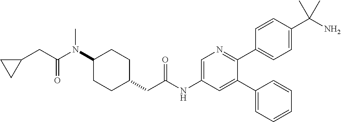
C1(N(C(=O)CC2CC2)C)CCC(CC(NC2=CN=C(C3=CC=C(C(N)(C)C)C=C3)C(C3=CC=CC=C3)=C2)=O)CC1
